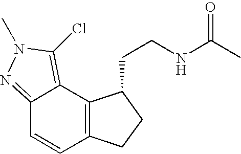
C12=NN(C)C(Cl)=C1C1=C(C=C2)CCC1CCNC(C)=O
